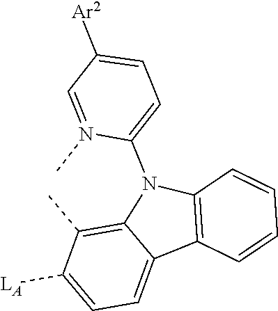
C12=C(C)C([LA])=CC=C1C1=C(N2C2=CC=C([Ar2])C=N2C)C=CC=C1
